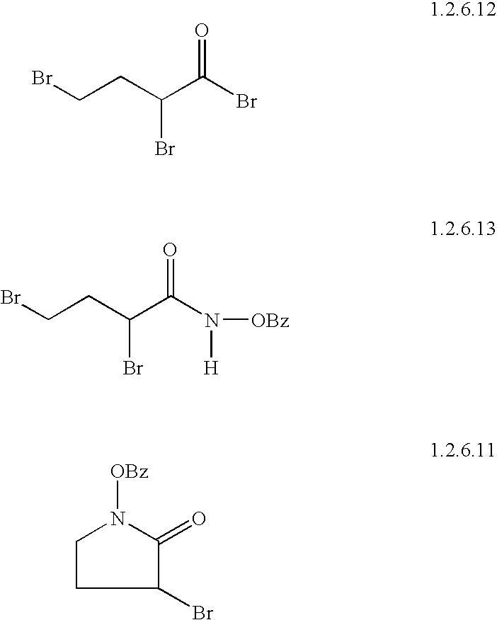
BrCCC(C(Br)=O)Br.BrCCC(C(N([H])[OBz])=O)Br.C1N([OBz])C(=O)C(Br)C1
